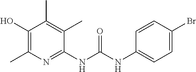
C1(NC(NC2=CC=C(Br)C=C2)=O)=NC(C)=C(O)C(C)=C1C
